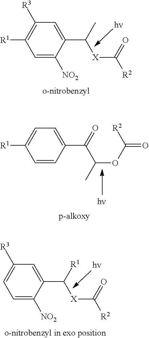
C1=C([NO2])C(C(C)[X]C([R2])=O)=CC([R3])=C1[R1].C1=CC(C(=O)C(C)OC(=O)[R2])=CC=C1[R1].C1=C([NO2])C(C([R1])[X]C([R2])=O)=CC([R3])=C1
